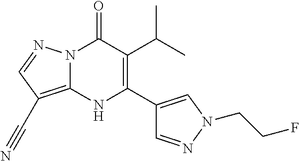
N12C(=C(C#N)C=N1)NC(C1=CN(CCF)N=C1)=C(C(C)C)C2=O
